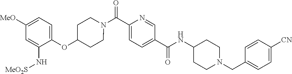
N(C(C1=CC=C(C(=O)N2CCC(OC3=CC=C([OMe])C=C3N[SO2Me])CC2)N=C1)=O)C1CCN(CC2=CC=C([CN])C=C2)CC1
